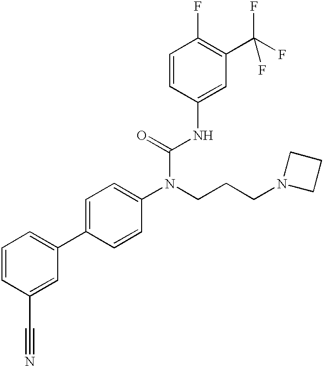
C1=CC(C#N)=CC(C2=CC=C(N(CCCN3CCC3)C(=O)NC3=CC(C(F)(F)F)=C(F)C=C3)C=C2)=C1
